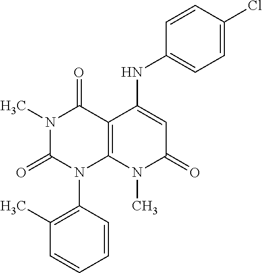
N1(C)C(=O)N(C2=C(C)C=CC=C2)C2=C(C1=O)C(NC1=CC=C(Cl)C=C1)=CC(=O)N2C
